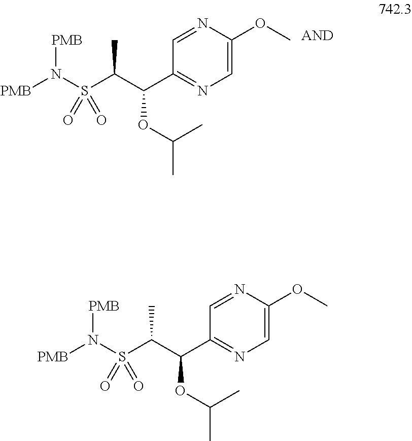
N1=CC(C(C(S(N([PMB])[PMB])(=O)=O)C)OC(C)C)=NC=C1OC.N1=CC(C(C(S(N([PMB])[PMB])(=O)=O)C)OC(C)C)=NC=C1OC
